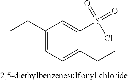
C1(CC)=CC=C(CC)C(S(=O)(=O)Cl)=C1
